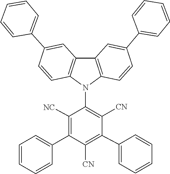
C1(C2=CC=CC=C2)=C([CN])C(C2=CC=CC=C2)=C([NC])C(N2C3=C(C4=C2C=CC(C2=CC=CC=C2)=C4)C=C(C2=CC=CC=C2)C=C3)=C1[CN]
